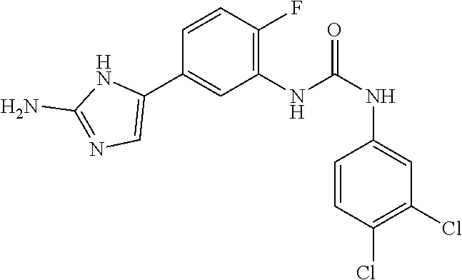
C1(NC(NC2=CC(Cl)=C(Cl)C=C2)=O)=C(F)C=CC(C2=CN=C(N)N2)=C1
